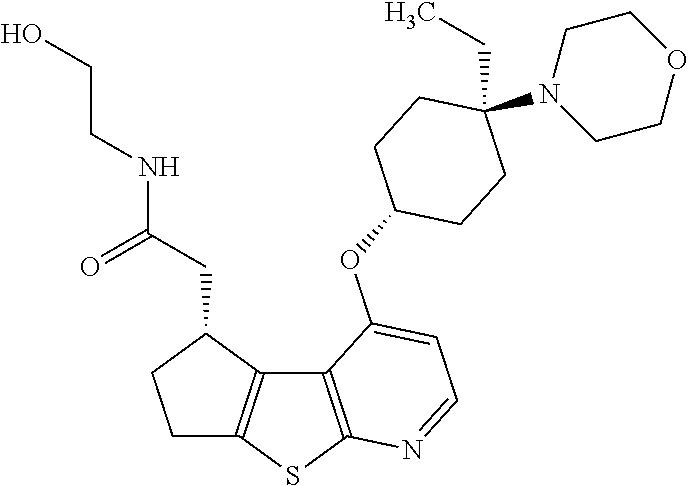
C12=C(SC3=C1C(CC(NCCO)=O)CC3)N=CC=C2OC1CCC(CC)(N2CCOCC2)CC1
